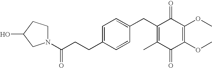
C1(=O)C(C)=C(CC2=CC=C(CCC(=O)N3CCC(O)C3)C=C2)C(=O)C(OC)=C1OC
